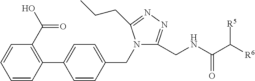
C1=CC(C2=CC=C(CN3C(CNC(C([R5])[R6])=O)=NN=C3CCC)C=C2)=C(C(O)=O)C=C1
